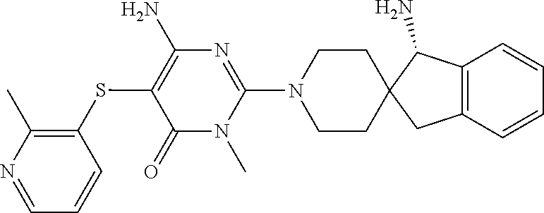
C1=CC(SC2=C(N)N=C(N3CCC4(CC3)CC3=C(C4N)C=CC=C3)N(C)C2=O)=C(C)N=C1
